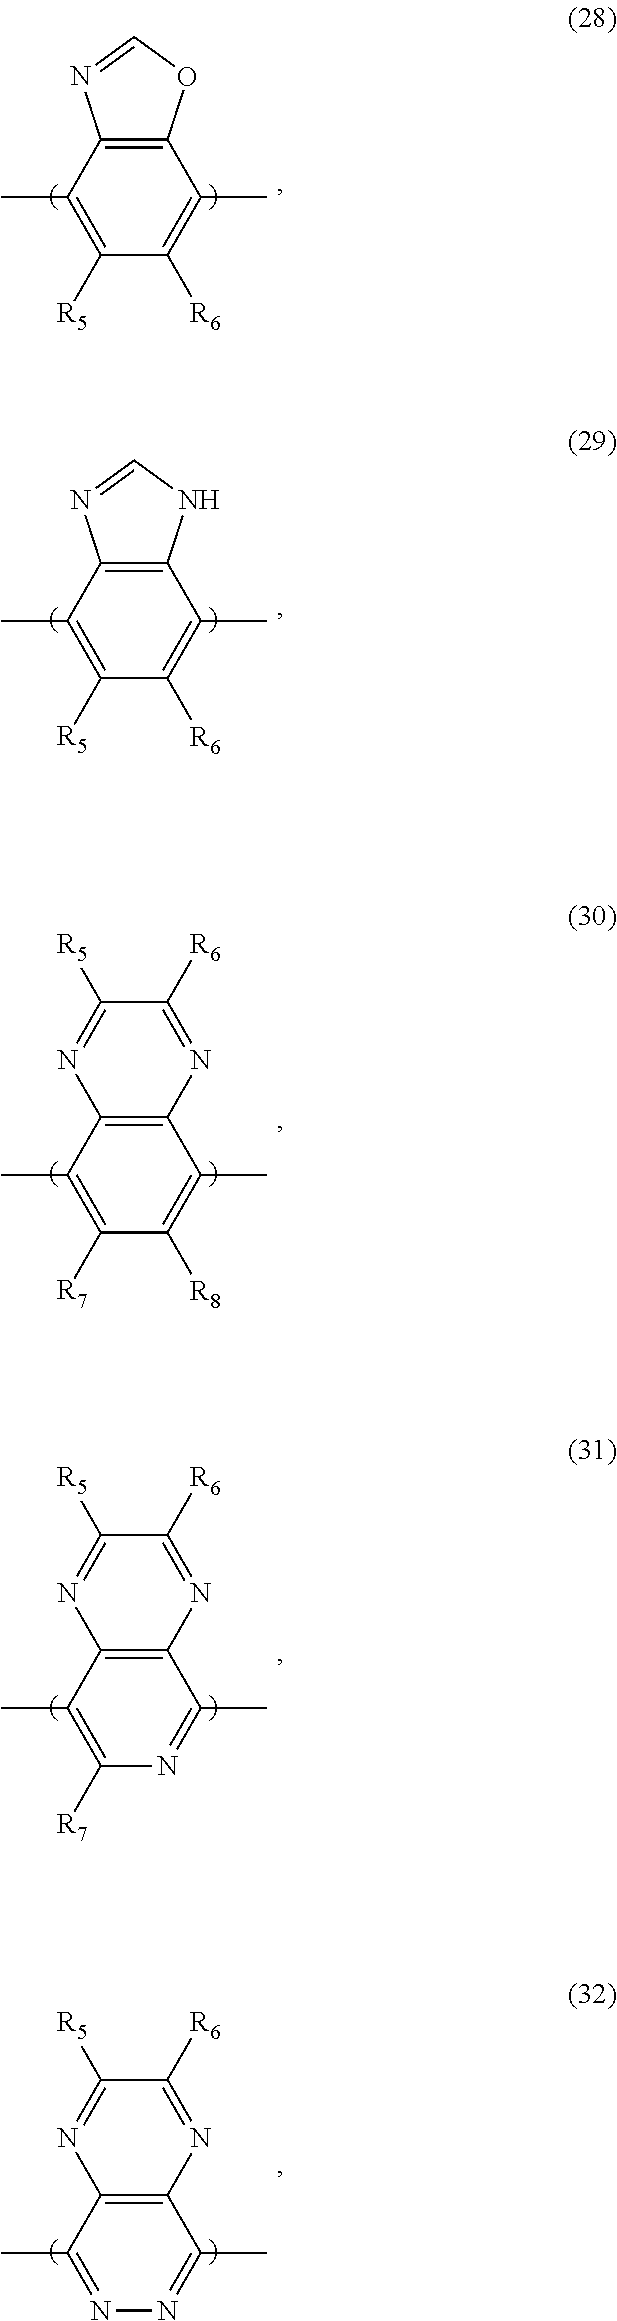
C12=C(C(C)=C([R5])C([R6])=C1C)N=CO2.C12=C(C(C)=C([R5])C([R6])=C1C)N=CN2.C12=C(C(C)=C([R7])C([R8])=C1C)N=C([R5])C([R6])=N2.C12=C(C(C)=NN=C1C)N=C([R5])C([R6])=N2.C12=C(C(C)=C([R7])N=C1C)N=C([R5])C([R6])=N2
